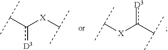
C(c([X]C(C)C)[D3])(C)C.C(c([X]C(C)C)[D3])(C)C
